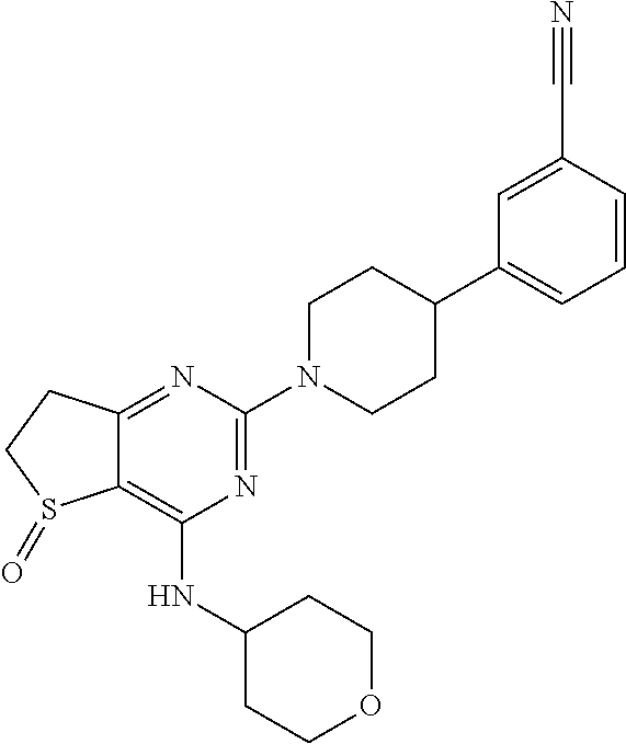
C12=NC(N3CCC(C4=CC=CC(C#N)=C4)CC3)=NC(NC3CCOCC3)=C1S(=O)CC2
